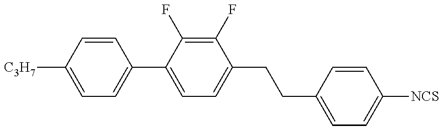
C1=C([C3H7])C=CC(C2=CC=C(CCC3=CC=C([NCS])C=C3)C(F)=C2F)=C1
